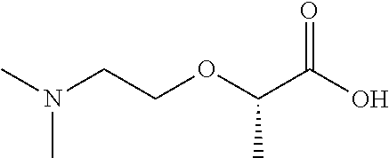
N(CCOC(C(O)=O)C)(C)C
